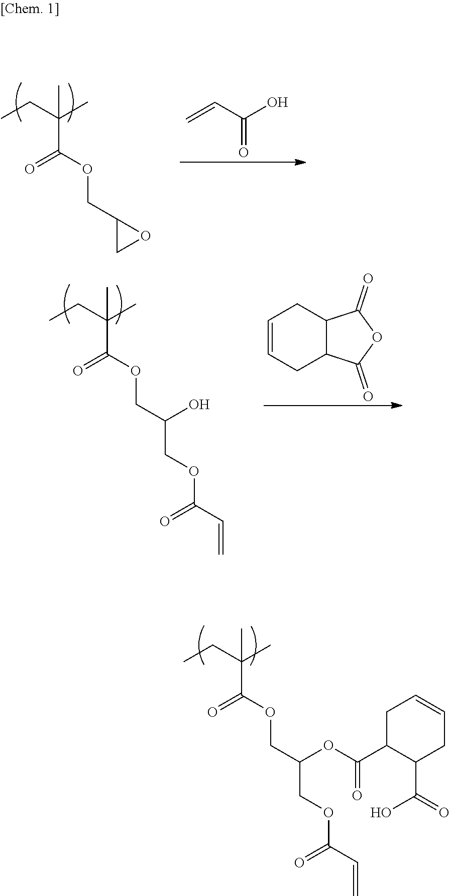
CCC(C)(C(=O)OCC1CO1)C.C=CC(O)=O.CCC(C)(C(=O)OCC(COC(C=C)=O)O)C.C1=CCC2C(C1)C(=O)OC2=O.CCC(C)(C(=O)OCC(COC(C=C)=O)OC(C1C(C(O)=O)CC=CC1)=O)C
